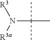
CC(N([R3])[R3a])(C)C
